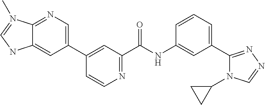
C12=NC=C(C3=CC(C(NC4=CC(C5=NN=CN5C5CC5)=CC=C4)=O)=NC=C3)C=C1NC=N2C
